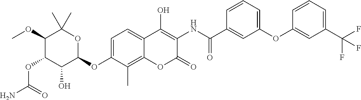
NC(=O)OC1C(O)C(OC2=CC=C3C(=C2C)OC(=O)C(NC(=O)C2=CC(OC4=CC(C(F)(F)F)=CC=C4)=CC=C2)=C3O)OC(C)(C)C1OC
